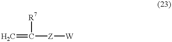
C=C([R7])[Z][W]
